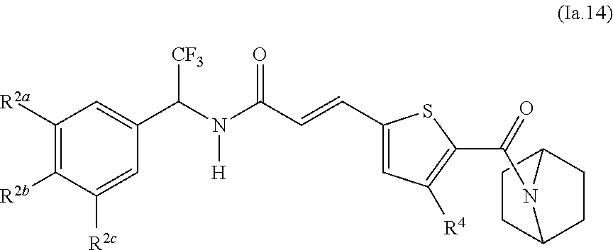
C1C2CCC(C1)N2C(C1=C([R4])C=C(C=CC(N(C(C2=CC([R2a])=C([R2b])C([R2c])=C2)[CF3])[H])=O)S1)=O
